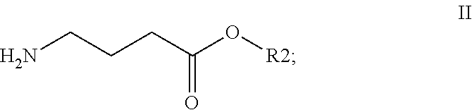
NCCCC(O[R2])=O
